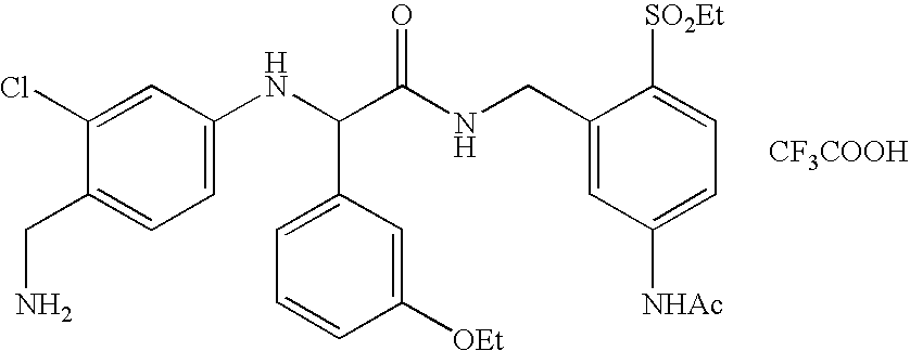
C1=C(NC(C(NCC2=CC([NHAc])=CC=C2[SO2Et])=O)C2=CC=CC([OEt])=C2)C=C(Cl)C(CN)=C1.[CF3COOH]
